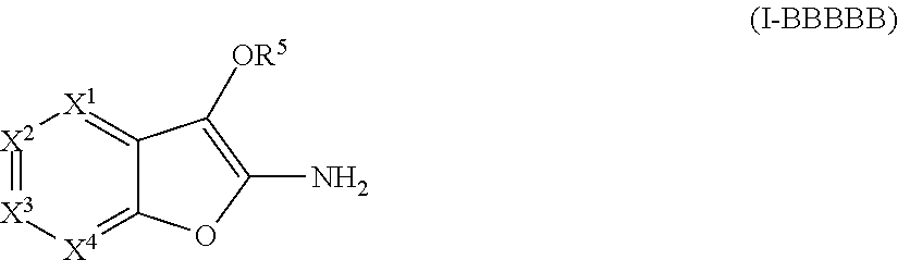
[X2]1=[X3][X4]=C2C(=[X1]1)C([OR5])=C(N)O2
